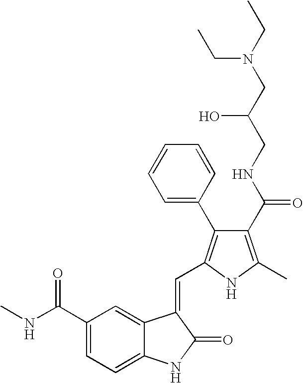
C1(C(NC)=O)=CC=C2C(=C1)C(=CC1=C(C3=CC=CC=C3)C(C(NCC(CN(CC)CC)O)=O)=C(C)N1)C(=O)N2
